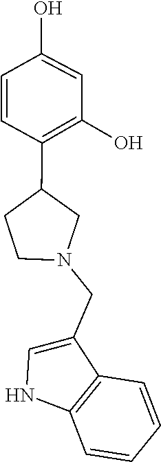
C1(CN2CC(C3=C(O)C=C(O)C=C3)CC2)=CNC2=C1C=CC=C2
